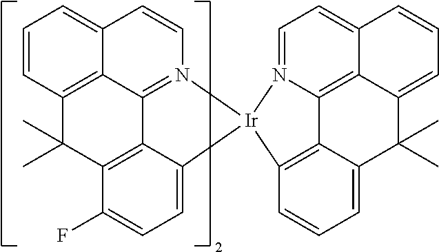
C12=N3C=CC4=CC=CC(=C14)C(C)(C)C1=C2C(=CC=C1F)[Ir]31C2=C3C4=C5C(=CC=N41)C=CC=C5C(C)(C)C3=CC=C2
